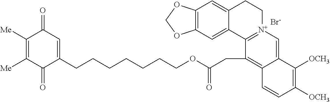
C12=CC3=C(C=C1CC[N+]1=C2C(CC(OCCCCCCCC2=CC(=O)C([Me])=C([Me])C2=O)=O)=C2C(=C1)C([OCH3])=C([OCH3])C=C2)OCO3.[Br-]
